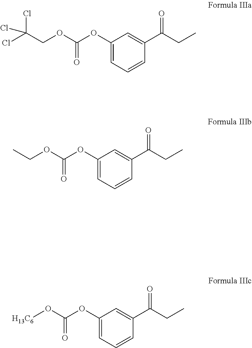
C1(OC(OCC(Cl)(Cl)Cl)=O)=CC=CC(C(CC)=O)=C1.C1(OC(OCC)=O)=CC=CC(C(CC)=O)=C1.C1(OC(O[H13C6])=O)=CC=CC(C(CC)=O)=C1
